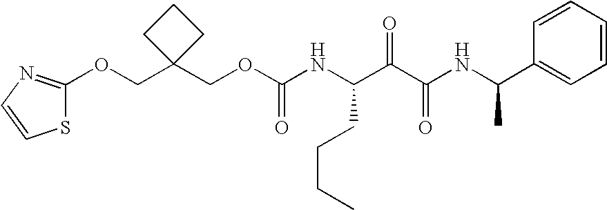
N(C(C(C(NC(C1=CC=CC=C1)C)=O)=O)CCCC)C(OCC1(COC2=NC=CS2)CCC1)=O
